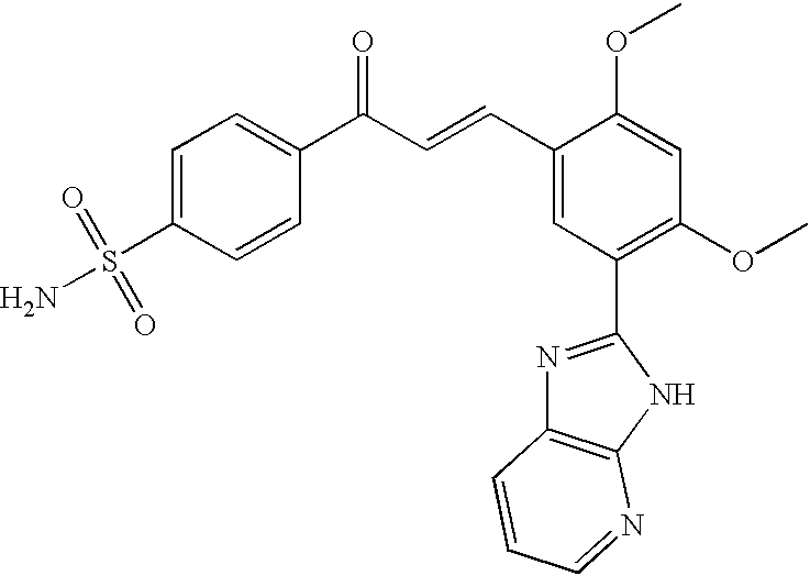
C1=C(S(=O)(=O)N)C=CC(C(C=CC2=CC(C3=NC4=C(N3)N=CC=C4)=C(OC)C=C2OC)=O)=C1
